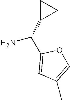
C1(C(N)C2CC2)=CC(C)=CO1
